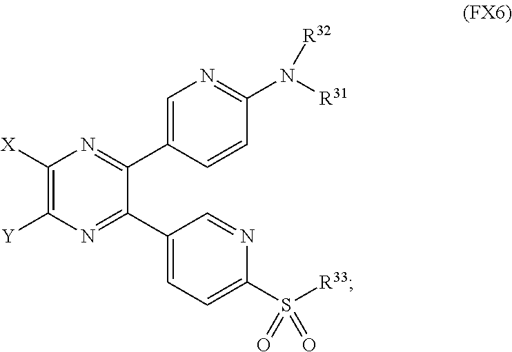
C1([X])=C([Y])N=C(C2=CC=C(S([R33])(=O)=O)N=C2)C(C2=CN=C(N([R31])[R32])C=C2)=N1
